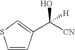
C1=CC(C([CN])(O)[H])=CS1
